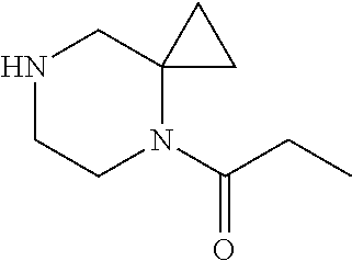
N1CCN(C(CC)=O)C2(C1)CC2
